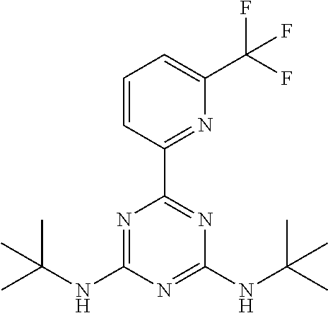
N(C1=NC(C2=NC(C(F)(F)F)=CC=C2)=NC(NC(C)(C)C)=N1)C(C)(C)C
